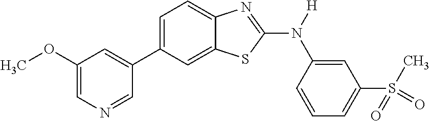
C1(OC)=CN=CC(C2=CC=C3C(=C2)SC(N([H])C2=CC(S(C)(=O)=O)=CC=C2)=N3)=C1
